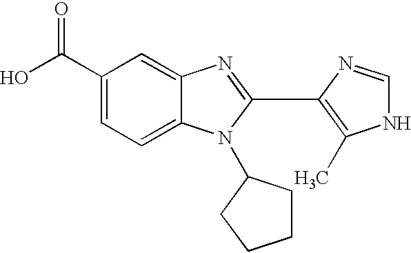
C1(C(O)=O)=CC=C2C(=C1)N=C(C1=C(C)NC=N1)N2C1CCCC1
